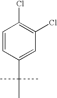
C1=CC(C(C)(C)C)=CC(Cl)=C1Cl
